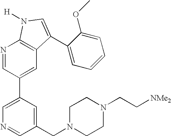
C1(CN2CCN(CC[NMe2])CC2)=CC(C2=CC3=C(N=C2)N([H])C=C3C2=CC=CC=C2OC)=CN=C1
